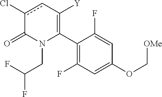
C1(C2=C([Y])cc(Cl)C(=O)N2CC(F)F)=C(F)C=C(OC[OMe])C=C1F
